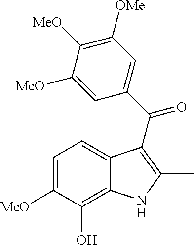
C12=C(O)C([MeO])=CC=C1C(C(C1=CC([OMe])=C([MeO])C([MeO])=C1)=O)=C(C)N2
